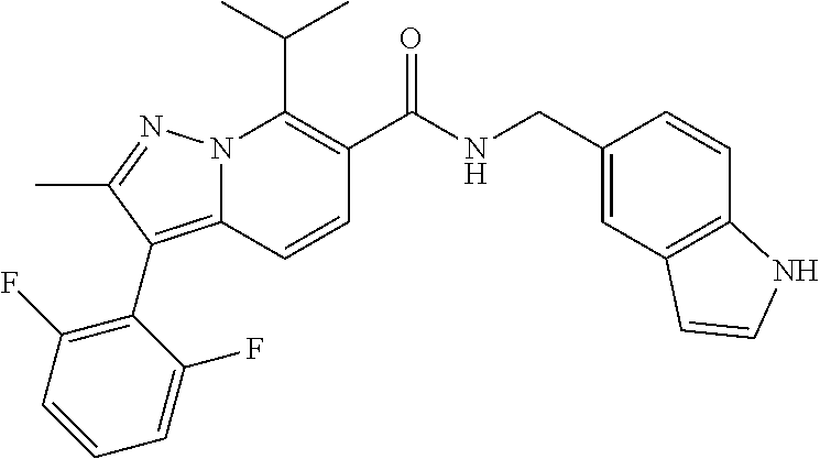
CC(C)C1=C(C(NCC2=CC3=C(C=C2)NC=C3)=O)C=CC2=C(C3=C(F)C=CC=C3F)C(C)=NN12
